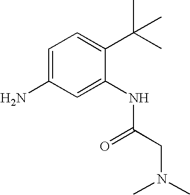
C1=C(N)C=C(NC(CN(C)C)=O)C(C(C)(C)C)=C1
